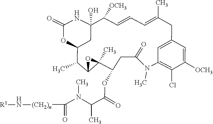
C1(=O)NC2(O)C([OCH3])C=CC=C(C)CC3=CC(=C(Cl)C([OCH3])=C3)N(C)C(=O)CC(OC(C(N(C(=O)[(CH2)n]N[R1])C)C)=O)C3(C)C(C(C)C(O1)C2)O3
